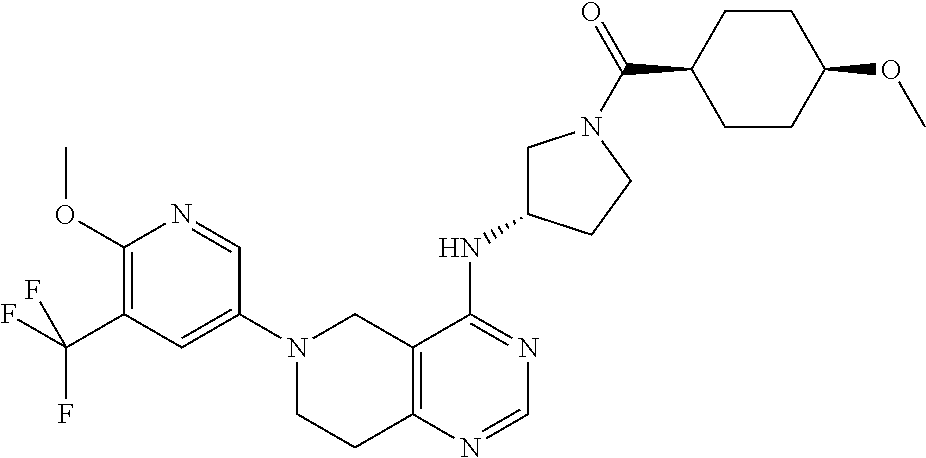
C12=C(N=CN=C1NC1CN(C(C3CCC(OC)CC3)=O)CC1)CCN(C1=CC(C(F)(F)F)=C(OC)N=C1)C2
